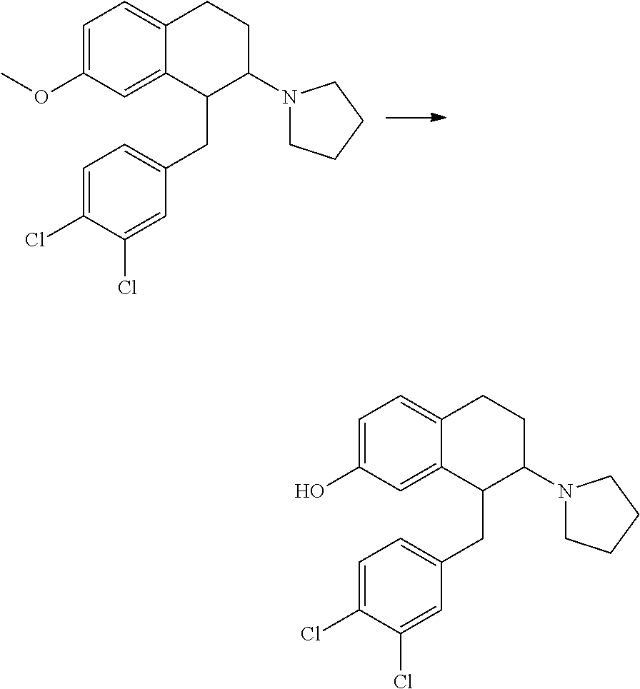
OC1=CC=C2C(=C1)C(CC1=CC=C(Cl)C(Cl)=C1)C(N1CCCC1)CC2.O(C1=CC=C2C(=C1)C(CC1=CC=C(Cl)C(Cl)=C1)C(N1CCCC1)CC2)C
